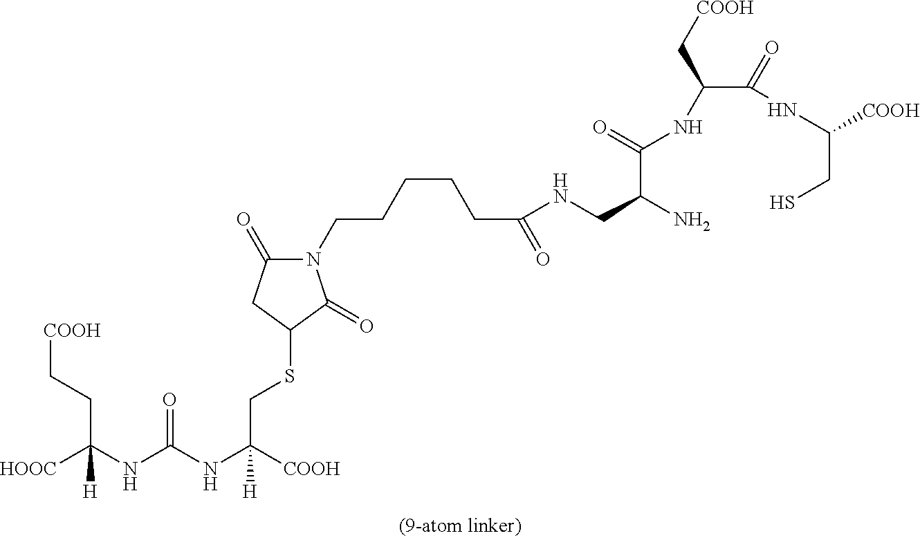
N1(CCCCCC(=O)NCC(N)C(=O)NC(C(=O)NC(CS)[COOH])C[COOH])C(=O)CC(SCC(NC(NC([HOOC])([H])CC[COOH])=O)([COOH])[H])C1=O
